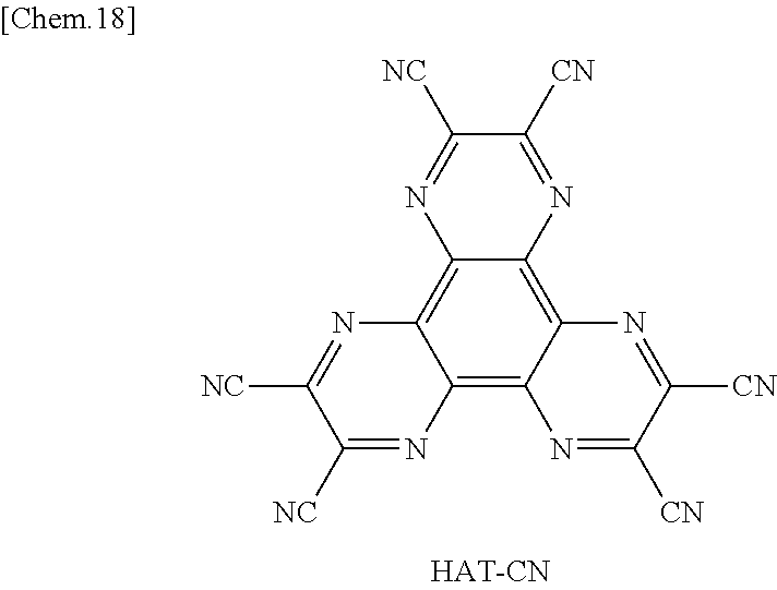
C12=C3C(=C4C(=C1N=C([CN])C([CN])=N2)N=C([NC])C([NC])=N4)N=C([NC])C([CN])=N3
